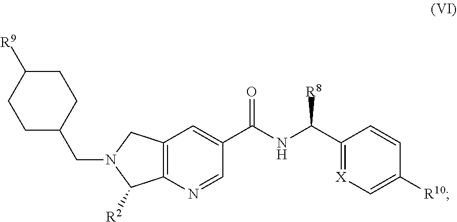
C12=C(N=CC(C(NC(C3=[X]C=C([R10])C=C3)[R8])=O)=C1)C([R2])N(CC1CCC([R9])CC1)C2
